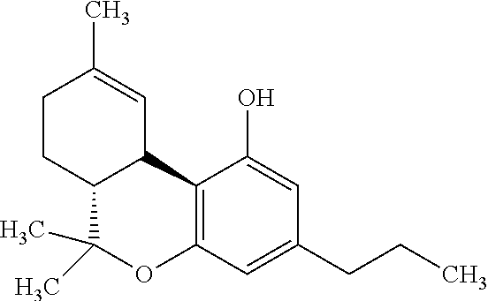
C1CC2C(C=C1C)C1=C(OC2(C)C)C=C(CCC)C=C1O
